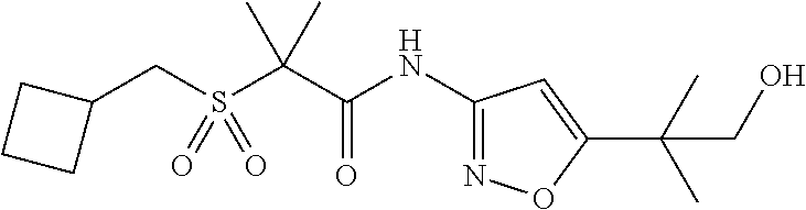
C1(NC(C(C)(C)S(CC2CCC2)(=O)=O)=O)=NOC(C(C)(C)CO)=C1
